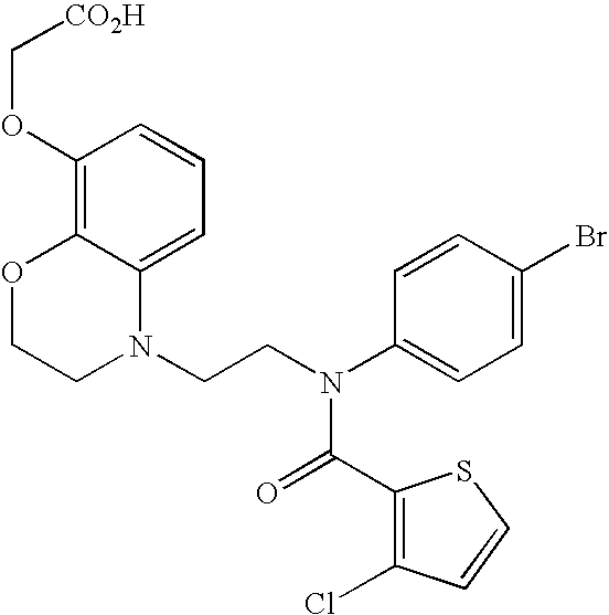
C1=C2C(=C(OC[CO2H])C=C1)OCCN2CCN(C1=CC=C(Br)C=C1)C(=O)C1=C(Cl)C=CS1
